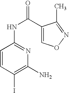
C1=CC(I)=C(N)N=C1NC(=O)C1=CON=C1C
